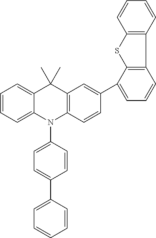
C1=CC=C2C(=C1)C(C)(C)C1=C(N2C2=CC=C(C3=CC=CC=C3)C=C2)C=CC(C2=CC=CC3=C2SC2=C3C=CC=C2)=C1
